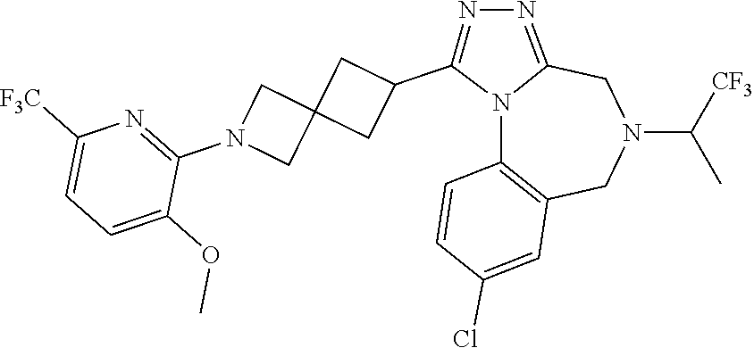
N12C3=C(CN(C([CF3])C)CC1=NN=C2C1CC2(C1)CN(C1=NC([F3C])=CC=C1OC)C2)C=C(Cl)C=C3
